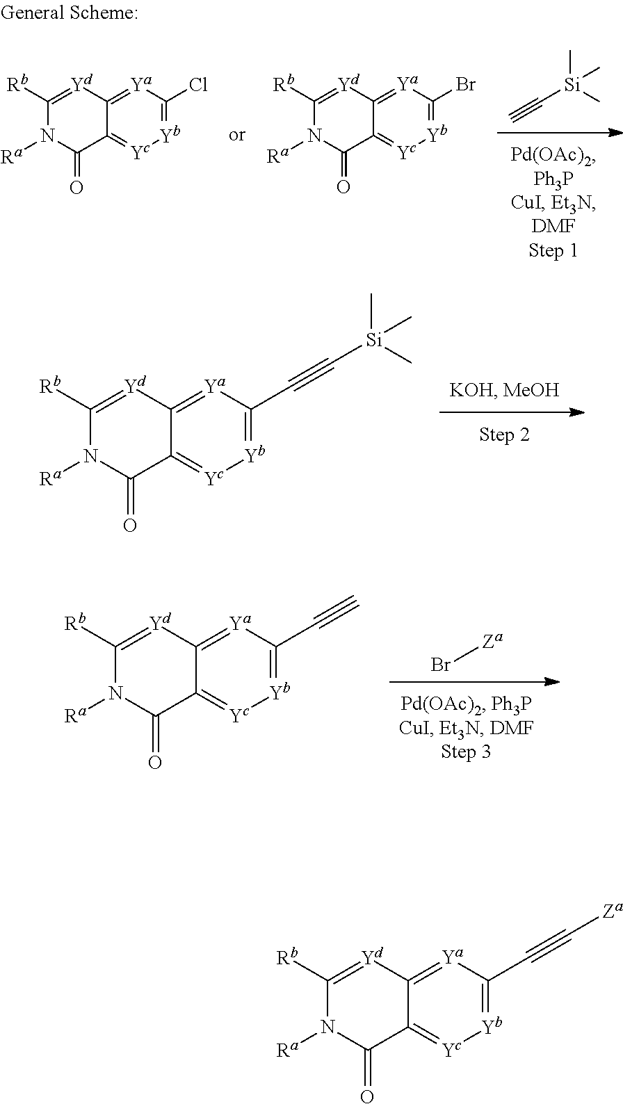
C(#C)[Si](C)(C)C.C12=[Yc][Yb]=C(Br)[Ya]=C1[Yd]=C([Rb])N([Ra])C2=O.C12=[Yc][Yb]=C(Cl)[Ya]=C1[Yd]=C([Rb])N([Ra])C2=O.C12=[Yc][Yb]=C(C#C[Si](C)(C)C)[Ya]=C1[Yd]=C([Rb])N([Ra])C2=O.Br[Za].C12=[Yc][Yb]=C(C#C)[Ya]=C1[Yd]=C([Rb])N([Ra])C2=O.C12=[Yc][Yb]=C(C#C[Za])[Ya]=C1[Yd]=C([Rb])N([Ra])C2=O
